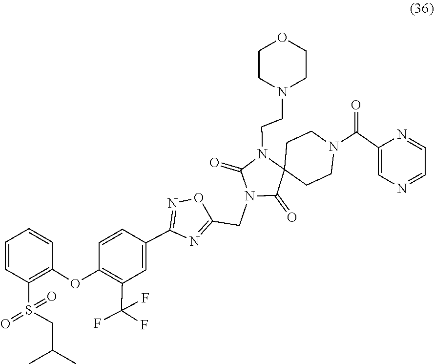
S(=O)(=O)(C1=C(OC2=C(C(F)(F)F)C=C(C3=NOC(CN4C(=O)N(CCN5CCOCC5)C5(C4=O)CCN(C(C4=CN=CC=N4)=O)CC5)=N3)C=C2)C=CC=C1)CC(C)C
